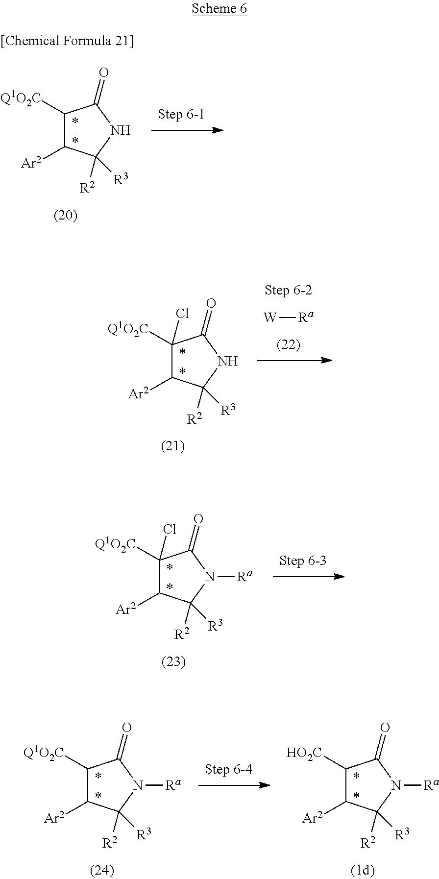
C1([Q1O2C])C([Ar2])C([R2])([R3])NC1=O.[W][Ra].C1([Q1O2C])(Cl)C([Ar2])C([R2])([R3])NC1=O.C1([Q1O2C])(Cl)C([Ar2])C([R2])([R3])N([Ra])C1=O.C1([Q1O2C])C([Ar2])C([R2])([R3])N([Ra])C1=O.C1([HO2C])C([Ar2])C([R2])([R3])N([Ra])C1=O
